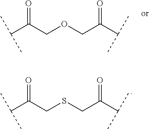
C(C(COCC(C(C)C)=O)=O)(C)C.C(C(CSCC(C(C)C)=O)=O)(C)C
